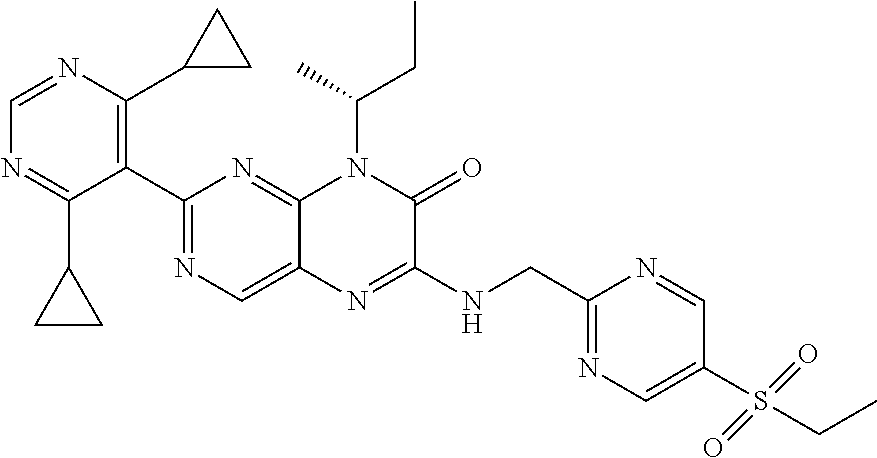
C1(C2=NC=C3C(=N2)N(C(C)CC)C(=O)C(NCC2=NC=C(S(CC)(=O)=O)C=N2)=N3)=C(C2CC2)N=CN=C1C1CC1
